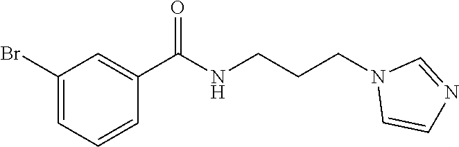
C1(Br)=CC=CC(C(NCCCN2C=CN=C2)=O)=C1
